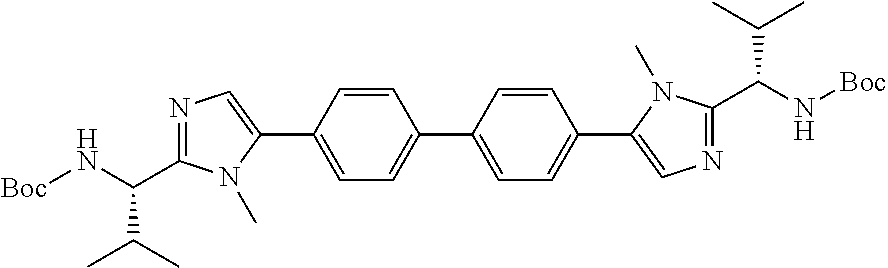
[Boc]NC(C1=NC=C(C2=CC=C(C3=CC=C(C4=CN=C(C(N[Boc])C(C)C)N4C)C=C3)C=C2)N1C)C(C)C
